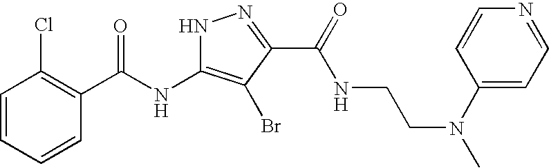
C1=CC=CC(C(NC2=C(Br)C(C(=O)NCCN(C)C3=CC=NC=C3)=NN2)=O)=C1Cl
